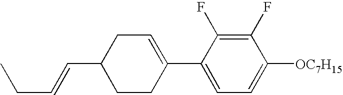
C1(F)=C(F)C(C2=CCC(C=CCC)CC2)=CC=C1[OC7H15]
